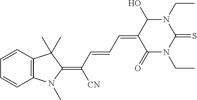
C12=C(C=CC=C1)C(C)(C)C(=C(C=CC=C1C(=O)N(CC)C(=S)N(CC)C1O)[CN])N2C
